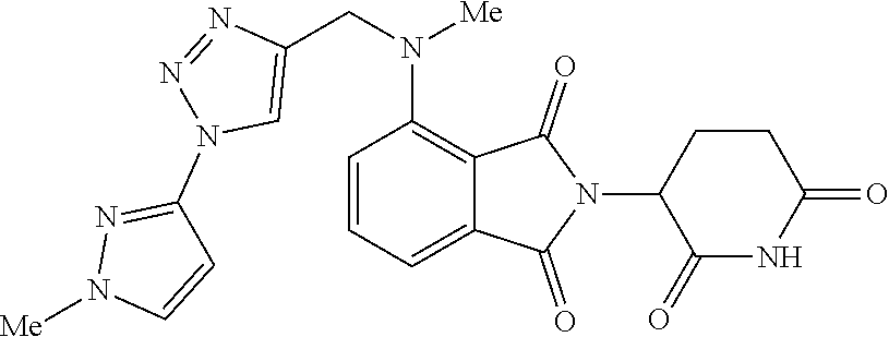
C1=CC=C2C(=C1N(CC1=CN(C3=NN([Me])C=C3)N=N1)[Me])C(=O)N(C1C(=O)NC(=O)CC1)C2=O
